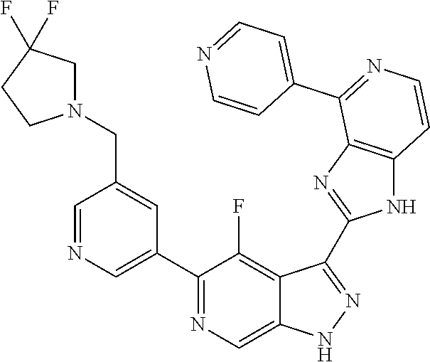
C1=NC=C(C2=NC=C3C(=C2F)C(C2=NC4=C(N2)C=CN=C4C2=CC=NC=C2)=NN3)C=C1CN1CC(F)(F)CC1
